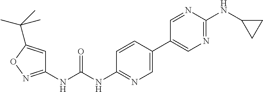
C1(C2=CN=C(NC(NC3=NOC(C(C)(C)C)=C3)=O)C=C2)=CN=C(NC2CC2)N=C1
